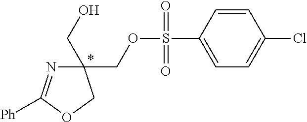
C(OS(=O)(=O)C1=CC=C(Cl)C=C1)C1(CO)N=C([Ph])OC1
